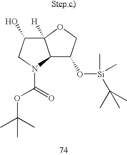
C12([H])C(O)CN(C(OC(C)(C)C)=O)C1C(O[Si](C)(C)C(C)(C)C)CO2
